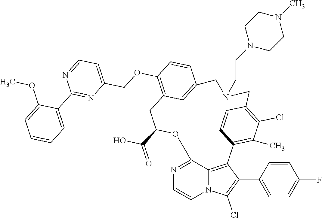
C12=NC=CN3C1=C(C(C1=CC=C(F)C=C1)=C3Cl)C1=C(C)C(Cl)=C(C=C1)CN(CCN1CCN(C)CC1)CC1=CC(=C(OCC3=CC=NC(C4=CC=CC=C4OC)=N3)C=C1)CC(C(O)=O)O2
